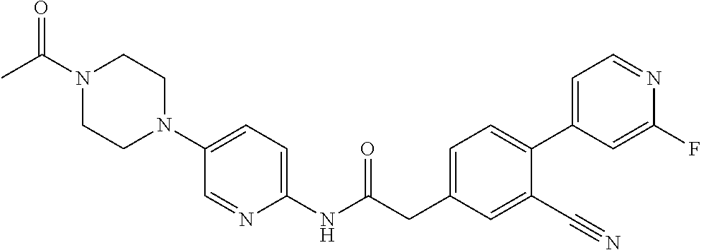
N1(C(C)=O)CCN(C2=CC=C(NC(CC3=CC=C(C4=CC=NC(F)=C4)C(C#N)=C3)=O)N=C2)CC1
